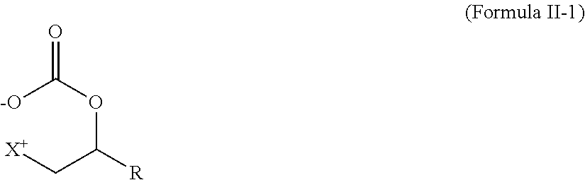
[-O]C(OC(C[X+])[R])=O
